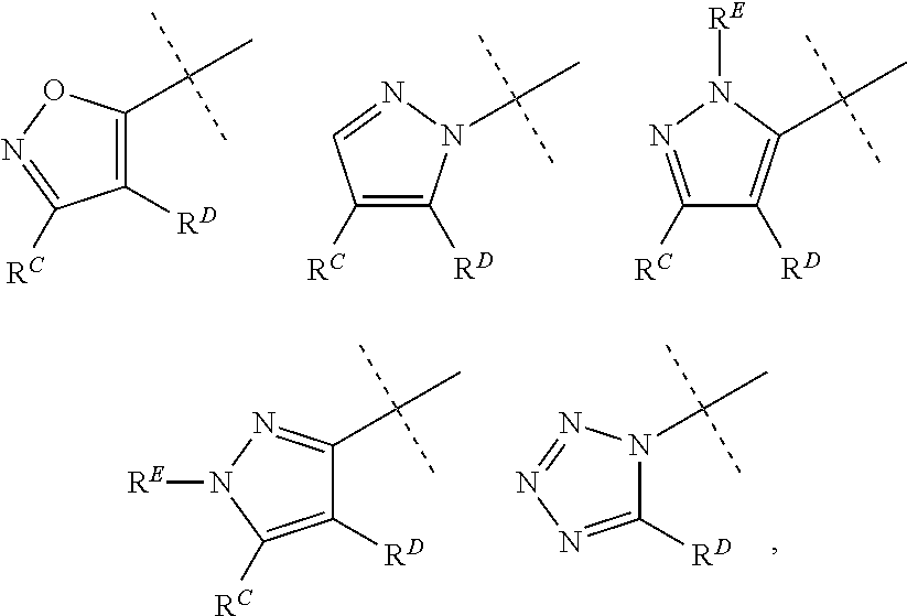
C1([RD])=C(C(C)(C)C)ON=C1[RC].C1([RC])=C([RD])N(C(C)(C)C)N=C1.C1([RC])=NN([RE])C(C(C)(C)C)=C1[RD].C1([RD])=NN=NN1C(C)(C)C.C1([RD])=C([RC])N([RE])N=C1C(C)(C)C
